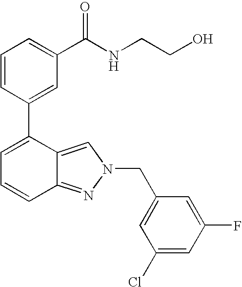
C1=CC(C2=CC=CC3=NN(CC4=CC(Cl)=CC(F)=C4)C=C23)=CC(C(NCCO)=O)=C1
